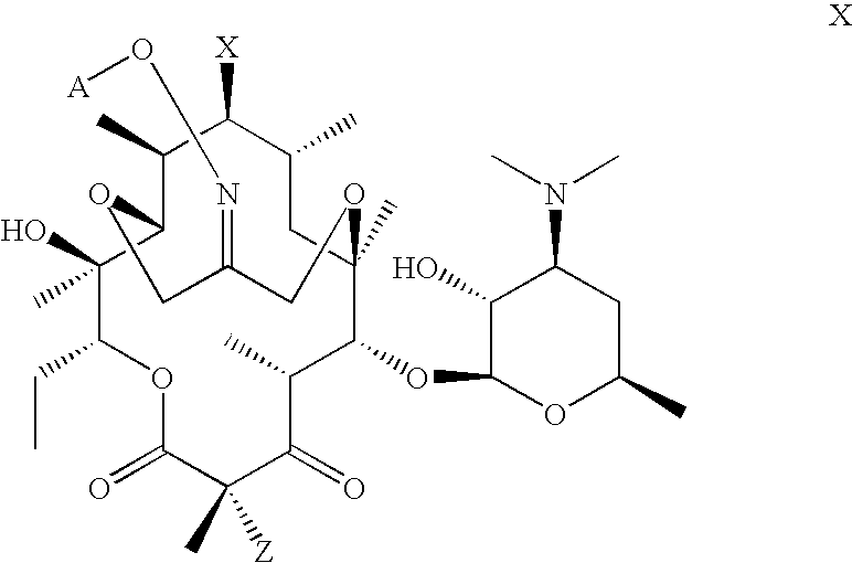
C1(=NO[A])COC2C(C)C([X])C(C)CC(C)(C(OC3OC(C)CC(N(C)C)C3O)C(C)C(=O)C(C)([Z])C(=O)OC(CC)C2(C)O)OC1
